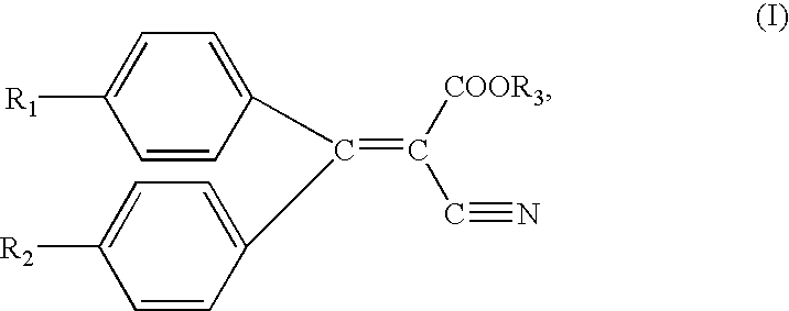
C1=CC(C(=C([COOR3])C#N)C2=CC=C([R2])C=C2)=CC=C1[R1]
